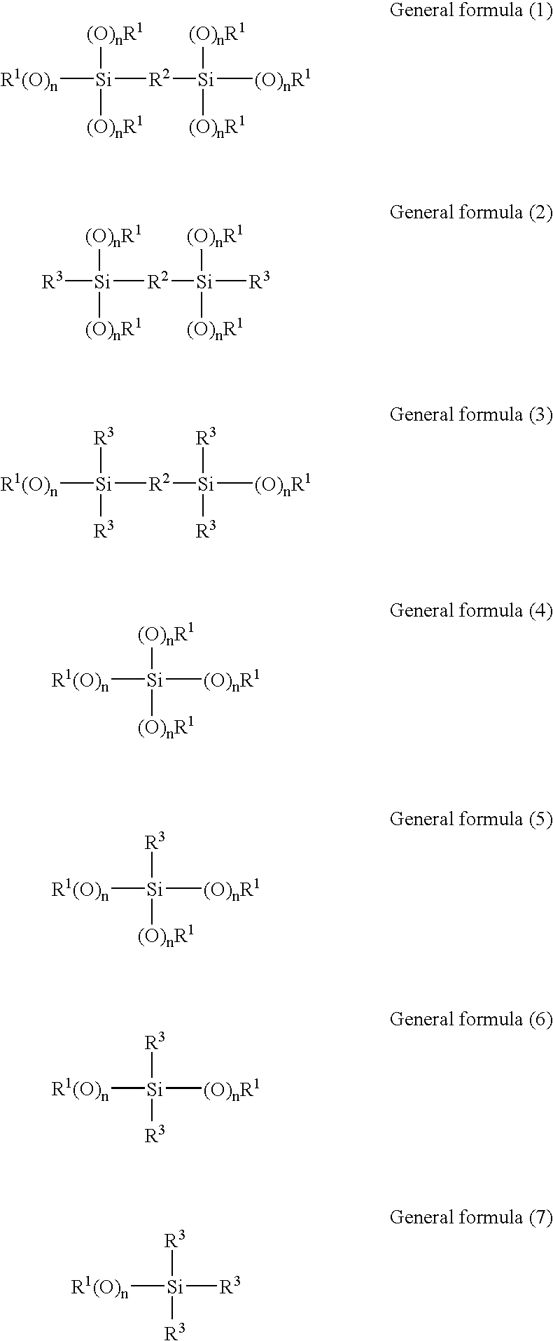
[Si]([R1(O)n])([R2][Si]([(O)nR1])([(O)nR1])[(O)nR1])([(O)nR1])[(O)nR1].[Si]([R3])([R2][Si]([R3])([(O)nR1])[(O)nR1])([(O)nR1])[(O)nR1].[Si]([R1(O)n])([R2][Si]([(O)nR1])([R3])[R3])([R3])[R3].[Si]([R1(O)n])([(O)nR1])([(O)nR1])[(O)nR1].[Si]([R1(O)n])([(O)nR1])([R3])[(O)nR1].[Si]([R1(O)n])([(O)nR1])([R3])[R3].[Si]([R1(O)n])([R3])([R3])[R3]
